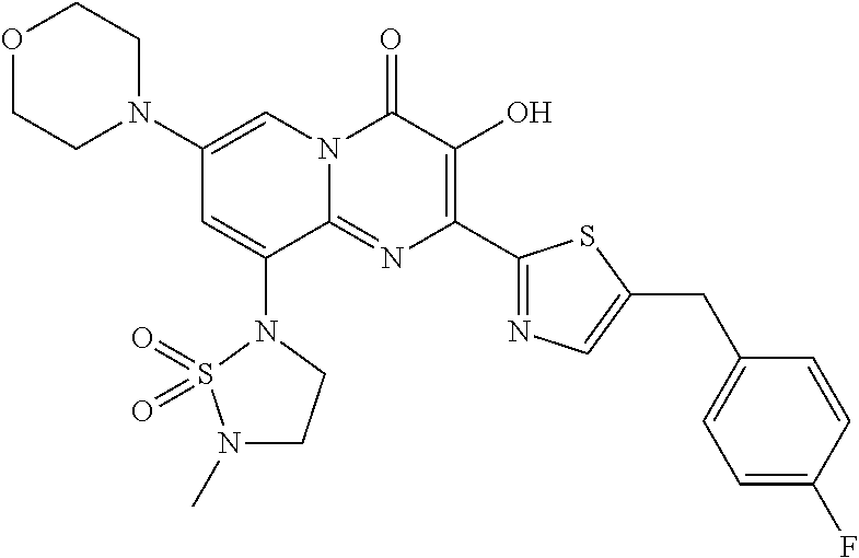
C1(N2CCOCC2)=CN2C(=NC(C3=NC=C(CC4=CC=C(F)C=C4)S3)=C(O)C2=O)C(N2S(=O)(=O)N(C)CC2)=C1
